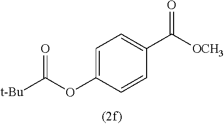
C1=C(OC([t-Bu])=O)C=CC(C([OCH3])=O)=C1
